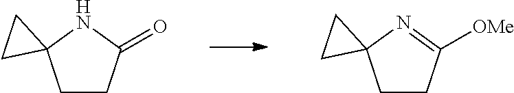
C1CC(=O)NC12CC2.C1CC([OMe])=NC12CC2
